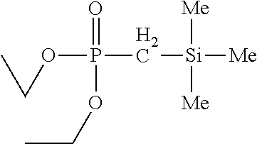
[Me][Si](CP(OCC)(=O)OCC)([Me])[Me]
